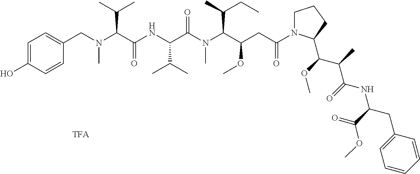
N(C(C(NC(C(N(C(C(CC(N1CCCC1C(C(C)C(NC(CC1=CC=CC=C1)C(OC)=O)=O)OC)=O)OC)C(C)CC)C)=O)C(C)C)=O)C(C)C)(CC1=CC=C(O)C=C1)C
